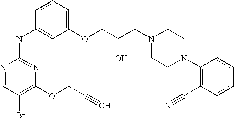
N1=CC(Br)=C(OCC#C)N=C1NC1=CC(OCC(CN2CCN(C3=C(C#N)C=CC=C3)CC2)O)=CC=C1
